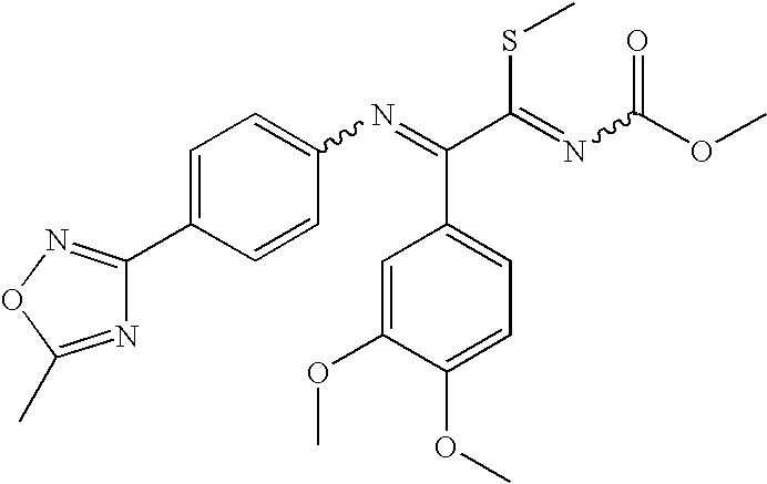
C1=C(C2=NOC(C)=N2)C=CC(N=C(C(=NC(OC)=O)SC)C2=CC=C(OC)C(OC)=C2)=C1
